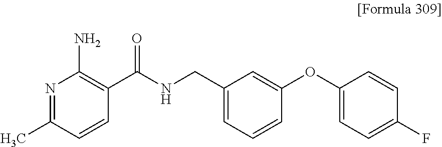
N1=C(C)C=CC(C(NCC2=CC=CC(OC3=CC=C(F)C=C3)=C2)=O)=C1N
